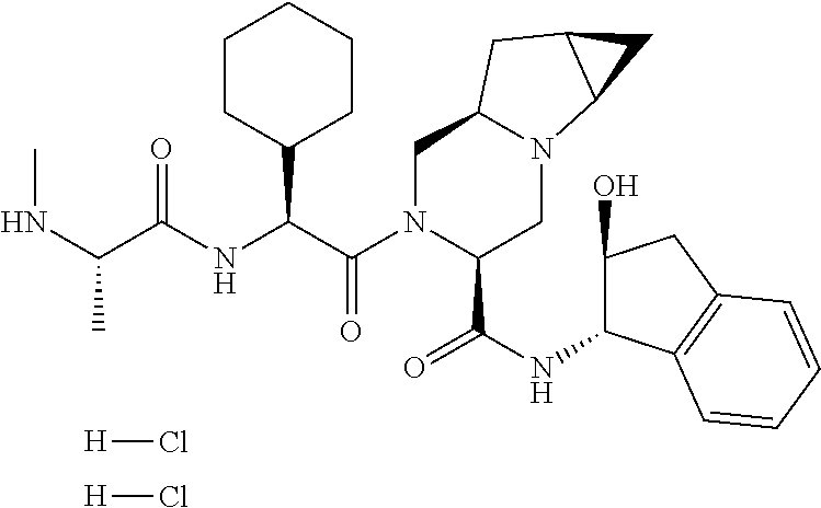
[H]Cl.[H]Cl.N(C(C)C(NC(C(N1C(C(NC2C(O)CC3=C2C=CC=C3)=O)CN2C(C1)CC1C2C1)=O)C1CCCCC1)=O)C
